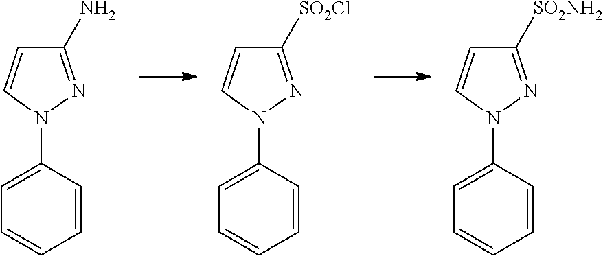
C1(N)=NN(C2=CC=CC=C2)C=C1.C1([SO2Cl])=NN(C2=CC=CC=C2)C=C1.C1([SO2NH2])=NN(C2=CC=CC=C2)C=C1
